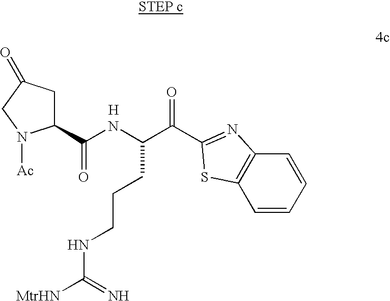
C(C(=O)C1=NC2=C(C=CC=C2)S1)(CCCNC([MtrHN])=N)NC(C1CC(=O)CN1[Ac])=O.[H]
